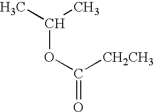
C(OC(=O)[CH2CH3])(C)C
